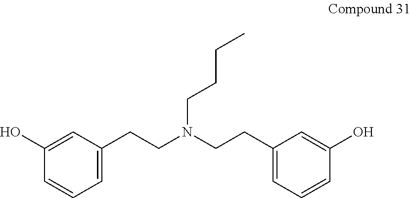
C1=C(CCN(CCC2=CC=CC(O)=C2)CCCC)C=C(O)C=C1
